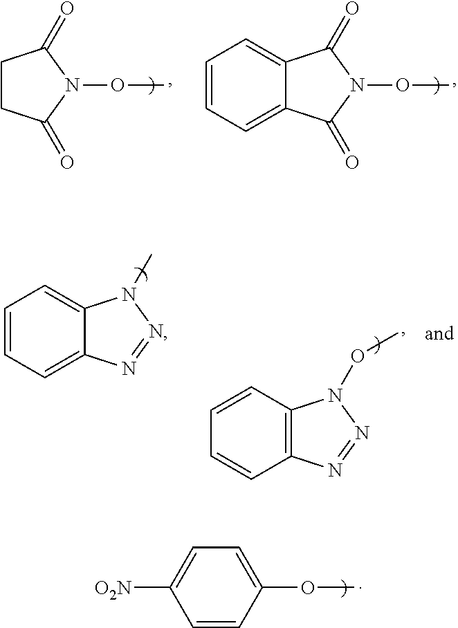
C1CC(=O)N(OC)C1=O.C12=CC=CC=C1C(=O)N(OC)C2=O.C12=C(N=NN1OC)C=CC=C2.C12=CC=CC=C1N=NN2C.C1=CC(OC)=CC=C1[O2N]
